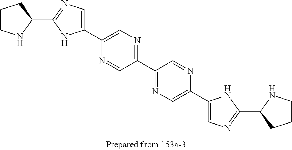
C1(C2=CN=C(C3=NC=C(C4=CN=C(C5CCCN5)N4)N=C3)C=N2)=CN=C(C2CCCN2)N1
